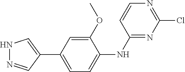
C1(C2=CNN=C2)=CC=C(NC2=NC(Cl)=NC=C2)C(OC)=C1
